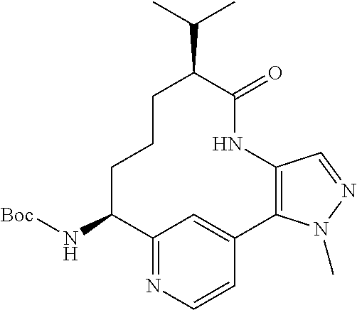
C12=NC=CC(=C1)C1=C(NC(=O)C(C(C)C)CCCC2N[Boc])C=NN1C
